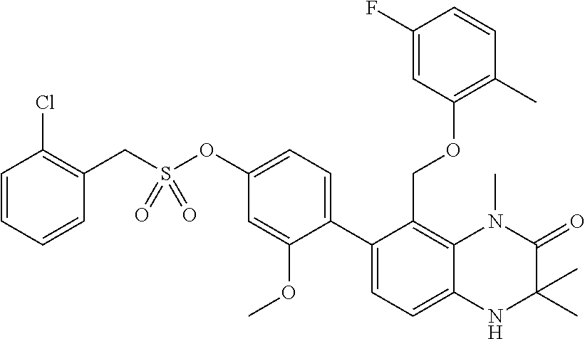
C12=C(COC3=C(C)C=CC(F)=C3)C(C3=CC=C(OS(CC4=C(Cl)C=CC=C4)(=O)=O)C=C3OC)=CC=C1NC(C)(C)C(=O)N2C
